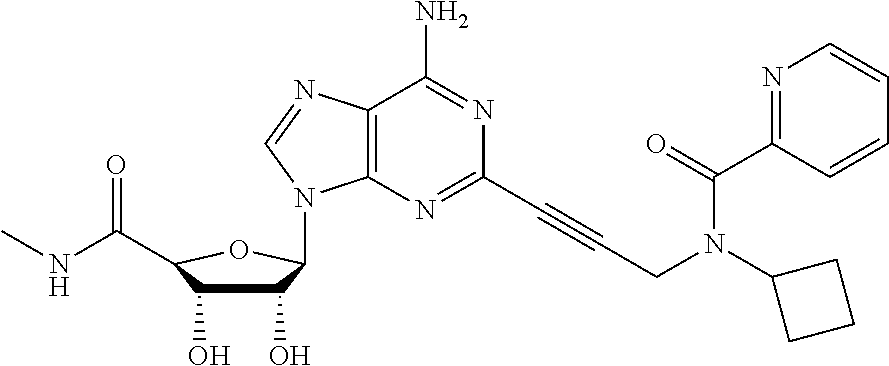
C1(O)C(O)C(C(NC)=O)OC1N1C2=C(C(N)=NC(C#CCN(C(=O)C3=NC=CC=C3)C3CCC3)=N2)N=C1
